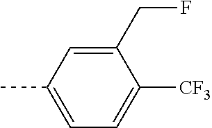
C1(CF)=CC(C)=CC=C1[CF3]
